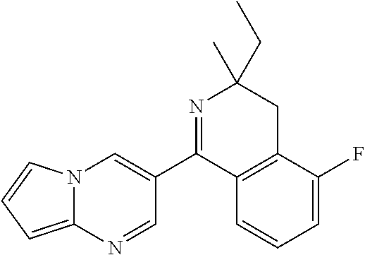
N12C(=CC=C1)N=CC(C1=NC(C)(CC)CC3=C1C=CC=C3F)=C2
